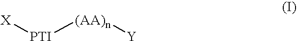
[X][PTI][(AA)n][Y]
